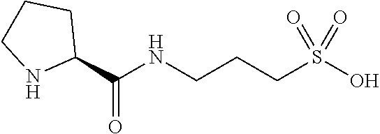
C1(C(NCCCS(O)(=O)=O)=O)CCCN1
